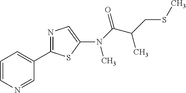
C1=CN=CC(C2=NC=C(N(C(C(C)CSC)=O)C)S2)=C1
